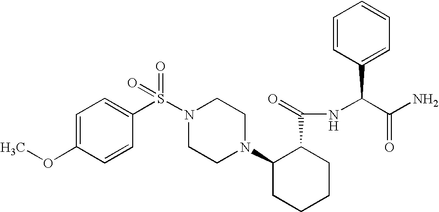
C1=CC(S(N2CCN(C3CCCCC3C(NC(C(N)=O)C3=CC=CC=C3)=O)CC2)(=O)=O)=CC=C1OC
